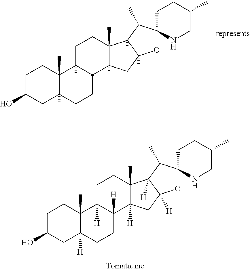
C1C(O)CC2(C)C(C)(C1)C1(C)CCC3(C)C(C)(CC4(C)C3(C)C(C)C3(O4)CCC(C)CN3)C1CC2.C1C(O)CC2([H])C(C)(C1)C1([H])CCC3(C)C([H])(CC4([H])C3([H])C(C)C3(O4)CCC(C)CN3)C1([H])CC2
